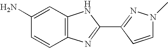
C1=C(N)C=CC2=C1NC(C1=NN(C)C=C1)=N2
